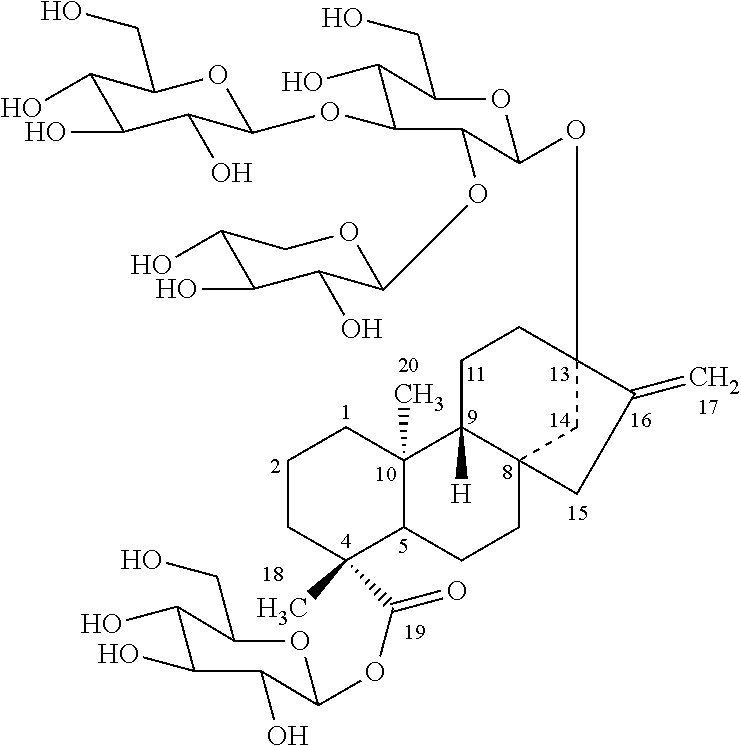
C1CC(C)(C(=O)OC2OC(CO)C(O)C(O)C2O)C2C(C)(C1)C1([H])C3(CC2)CC(OC2OC(CO)C(O)C(OC4OC(CO)C(O)C(O)C4O)C2OC2OCC(O)C(O)C2O)(CC1)C(=C)C3
